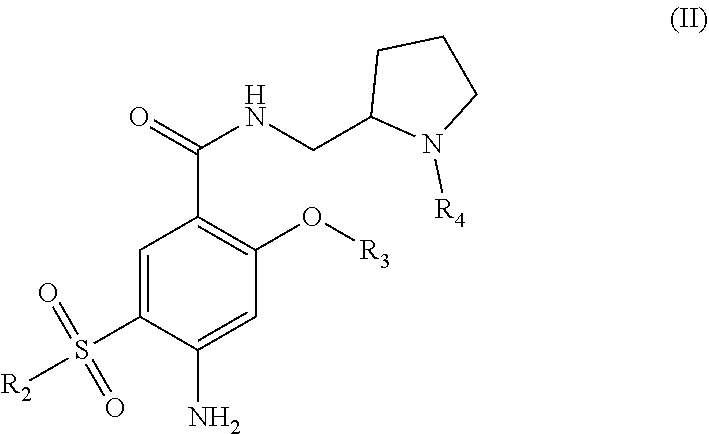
C1=C(S(=O)(=O)[R2])C(N)=CC(O[R3])=C1C(=O)NCC1N([R4])CCC1
